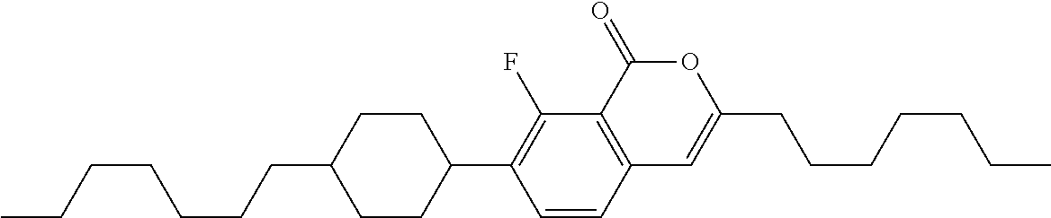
C12=C(C(=O)OC(CCCCCCC)=C1)C(F)=C(C1CCC(CCCCCCC)CC1)C=C2
